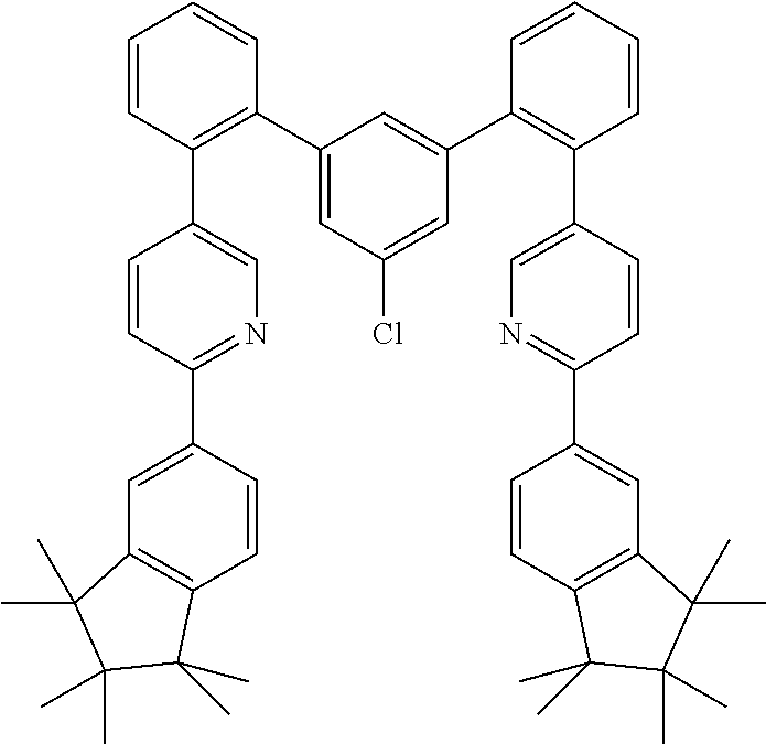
C1(C2=C(C3=CN=C(C4=CC5=C(C=C4)C(C)(C)C(C)(C)C5(C)C)C=C3)C=CC=C2)=CC(Cl)=CC(C2=C(C3=CN=C(C4=CC5=C(C=C4)C(C)(C)C(C)(C)C5(C)C)C=C3)C=CC=C2)=C1
